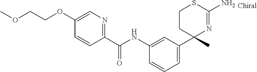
C1(NC(C2=NC=C(OCCOC)C=C2)=O)=CC(C2(C)N=C(N)SCC2)=CC=C1
